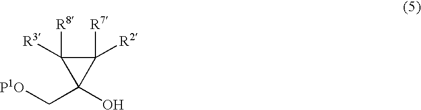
[P1O]CC1(O)C([R7])([R2])C1([R8])[R3]
